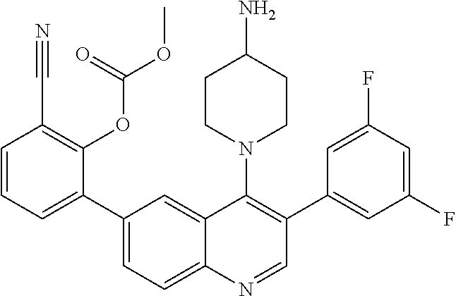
C1(C#N)=C(OC(OC)=O)C(C2=CC=C3C(=C2)C(N2CCC(N)CC2)=C(C2=CC(F)=CC(F)=C2)C=N3)=CC=C1
